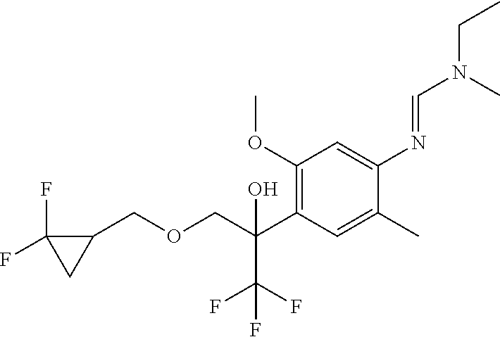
C1(OC)=C(C(COCC2C(F)(F)C2)(O)C(F)(F)F)C=C(C)C(N=CN(CC)C)=C1
